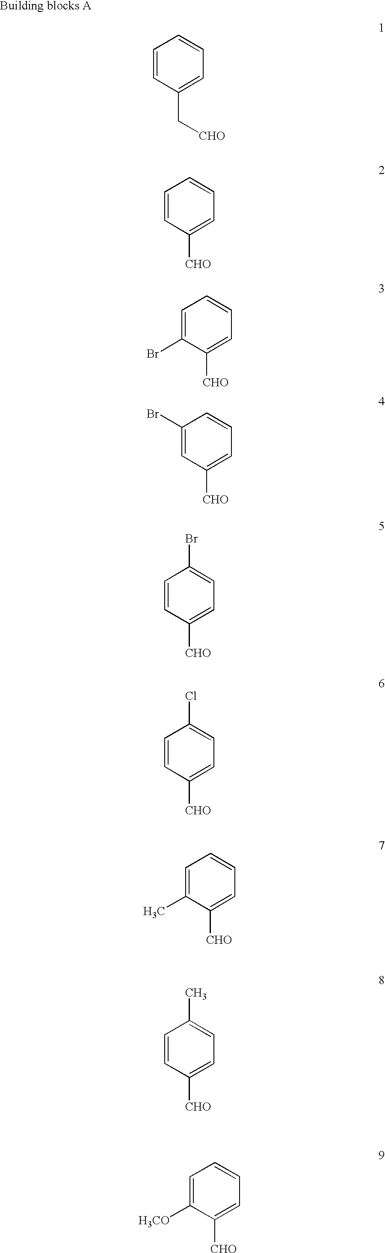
C1=CC(C[CHO])=CC=C1.C1=CC([CHO])=CC=C1.C1=C(Br)C([CHO])=CC=C1.C1(Br)=CC([CHO])=CC=C1.C1=CC([CHO])=CC=C1Br.C1=C(C)C([CHO])=CC=C1.C1=CC([CHO])=CC=C1C.C1=C([H3CO])C([CHO])=CC=C1.C1=CC([CHO])=CC=C1Cl
